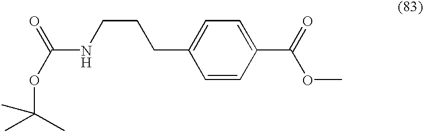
C1=C(CCCNC(=O)OC(C)(C)C)C=CC(C(=O)OC)=C1
